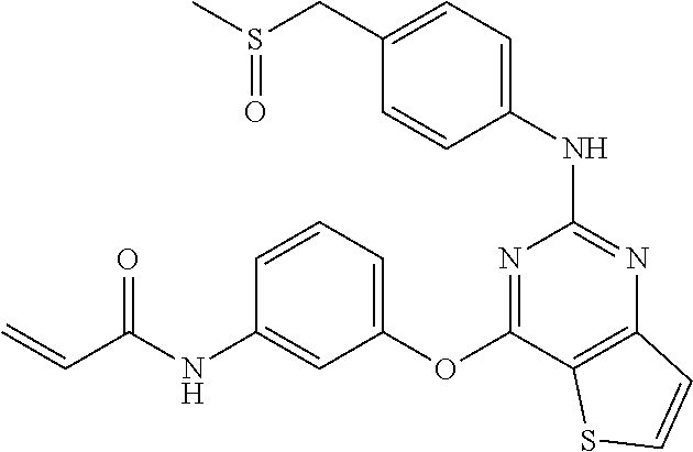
C(C1=CC=C(NC2=NC3=C(C(OC4=CC=CC(NC(C=C)=O)=C4)=N2)SC=C3)C=C1)S(C)=O
